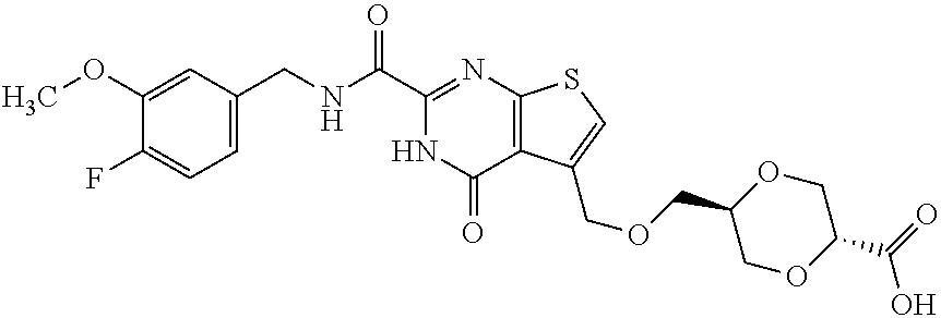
C1(OC)=CC(CNC(C2=NC3=C(C(COCC4COC(C(=O)O)CO4)=CS3)C(=O)N2)=O)=CC=C1F
